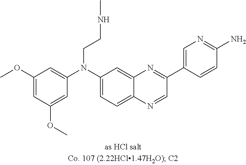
C1(OC)=CC(OC)=CC(N(C2=CC=C3C(=C2)N=C(C2=CN=C(N)C=C2)C=N3)CCNC)=C1
